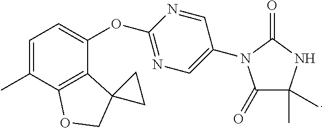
C1=C(C)C2=C(C(OC3=NC=C(N4C(=O)C(C)(C)NC4=O)C=N3)=C1)C1(CO2)CC1
